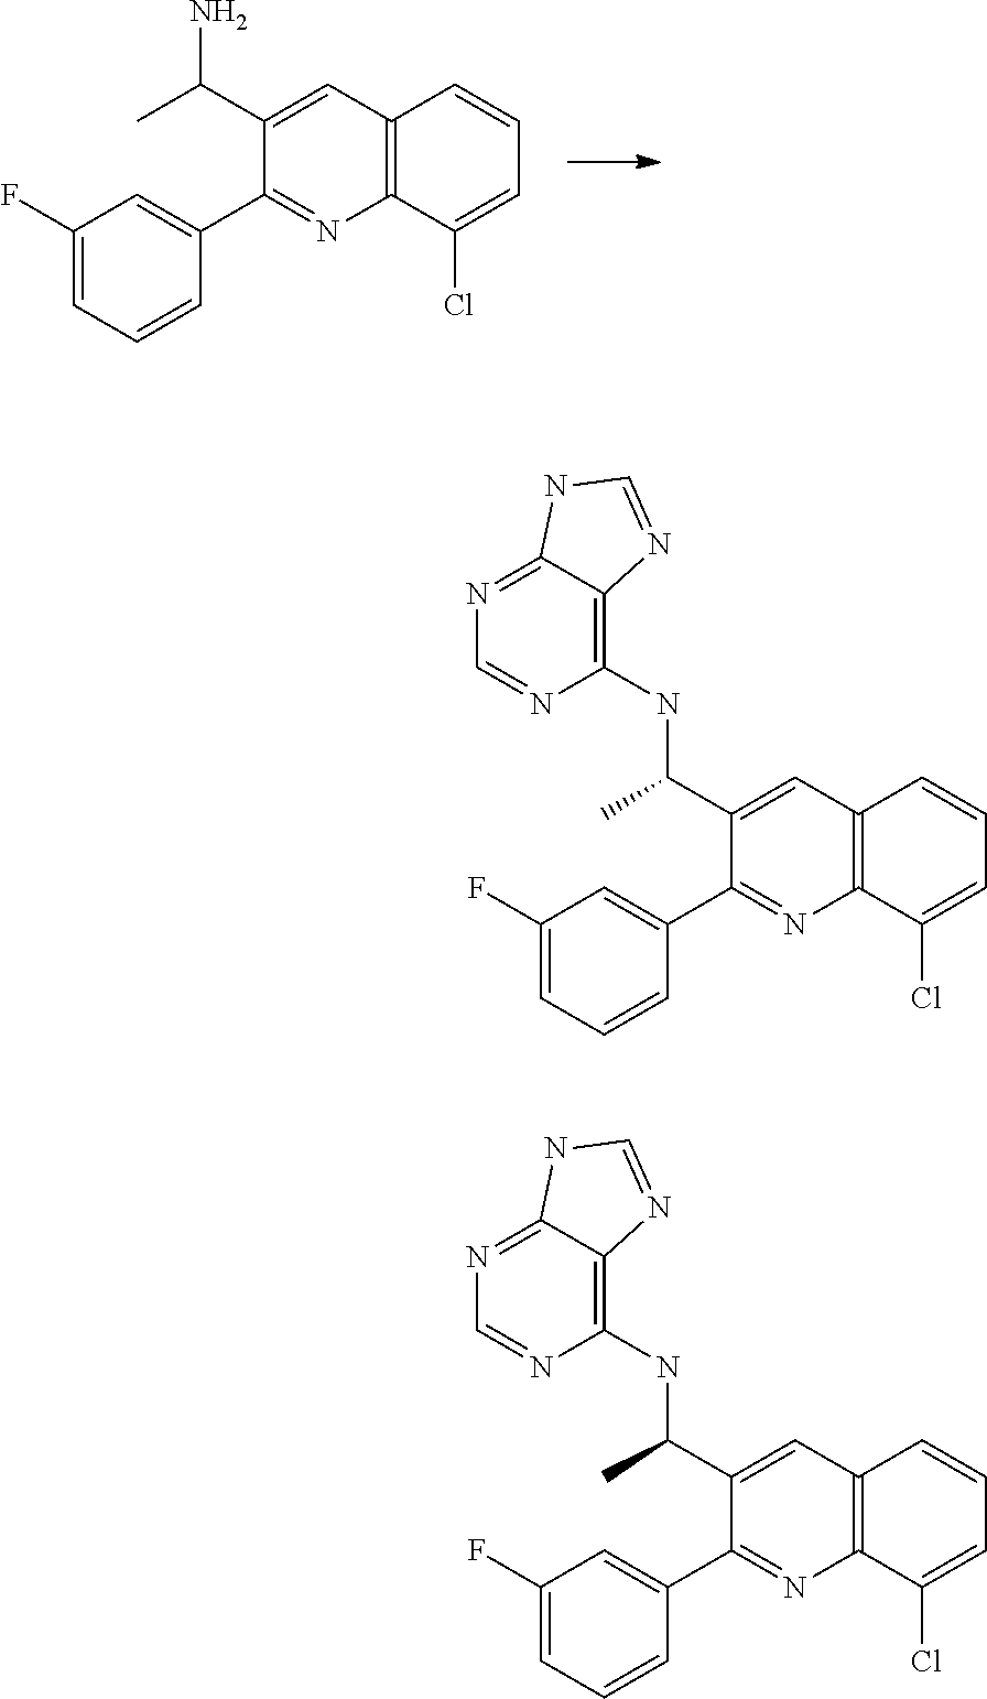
C1(F)=CC=CC(C2=NC3=C(C=C2C(N)C)C=CC=C3Cl)=C1.C1(F)=CC=CC(C2=NC3=C(C=C2C(NC2=C4C(=NC=N2)NC=N4)C)C=CC=C3Cl)=C1.C1(F)=CC=CC(C2=NC3=C(C=C2C(NC2=C4C(=NC=N2)NC=N4)C)C=CC=C3Cl)=C1
